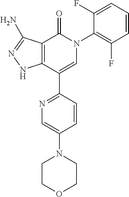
C1=CC=C(F)C(N2C(=O)C3=C(C(C4=NC=C(N5CCOCC5)C=C4)=C2)NN=C3N)=C1F
